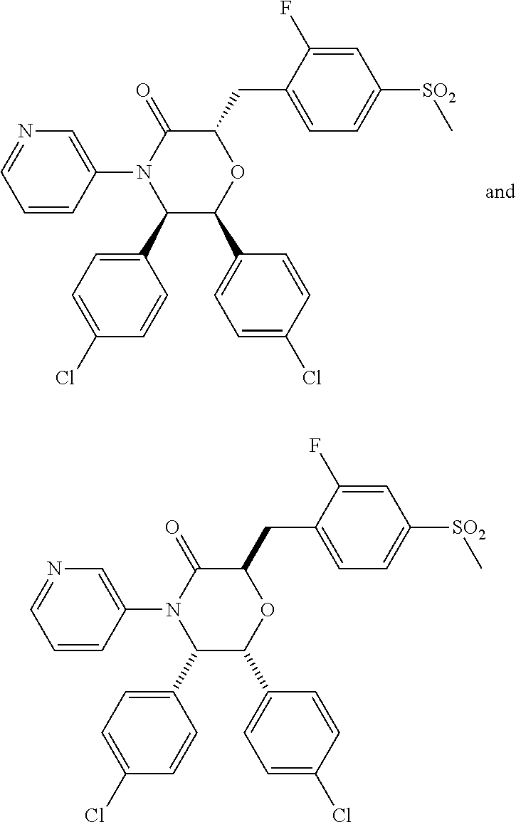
C1(C2=CC=C(Cl)C=C2)C(C2=CC=C(Cl)C=C2)OC(CC2=CC=C([SO2]C)C=C2F)C(=O)N1C1=CN=CC=C1.C1(C2=CC=C(Cl)C=C2)C(C2=CC=C(Cl)C=C2)OC(CC2=CC=C([SO2]C)C=C2F)C(=O)N1C1=CN=CC=C1
